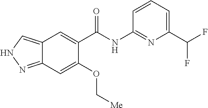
C12=CNN=C1C=C(OC[Me])C(C(NC1=NC(C(F)F)=CC=C1)=O)=C2
